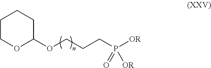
O(CCCP(=O)([OR])[OR])C1CCCCO1
